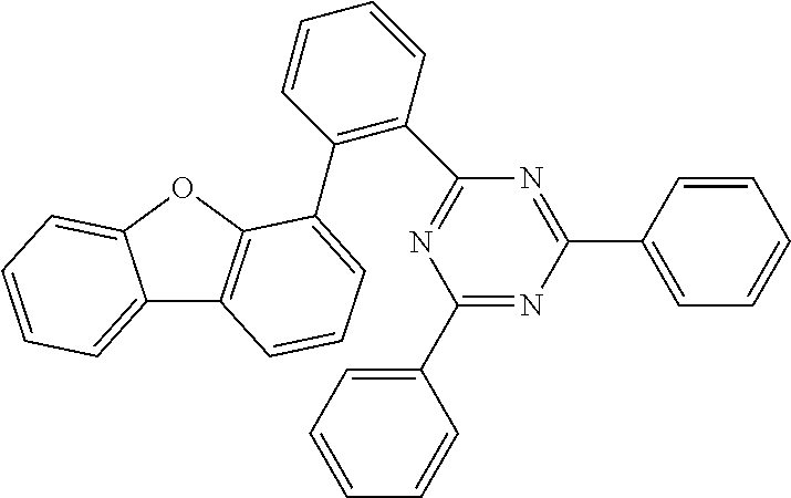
C12=CC=CC=C1OC1=C2C=CC=C1C1=C(C2=NC(C3=CC=CC=C3)=NC(C3=CC=CC=C3)=N2)C=CC=C1
